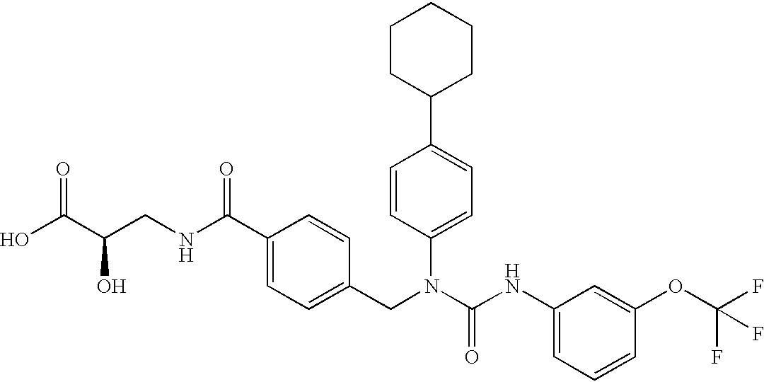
OC(C(CNC(C1=CC=C(CN(C(NC2=CC=CC(OC(F)(F)F)=C2)=O)C2=CC=C(C3CCCCC3)C=C2)C=C1)=O)O)=O
